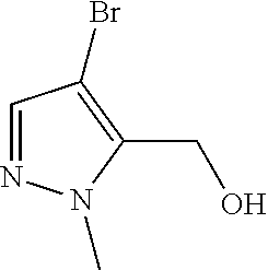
C1=NN(C)C(CO)=C1Br
